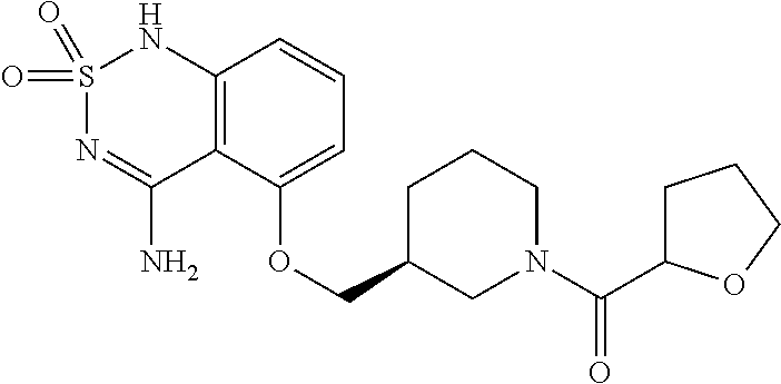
C12=C(C(OCC3CN(C(=O)C4CCCO4)CCC3)=CC=C1)C(N)=NS(=O)(=O)N2
